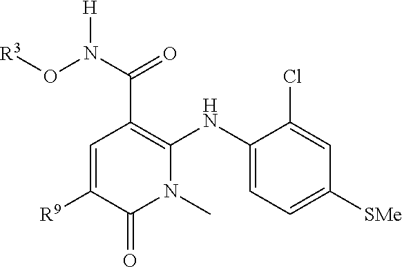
C1=C([R9])C(=O)N(C)C(NC2=CC=C([SMe])C=C2Cl)=C1C(N(O[R3])[H])=O
